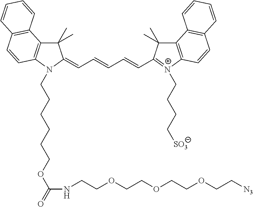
C1(C)(C)C2=C(N(CCCCCCOC(=O)NCCOCCOCCOCC[N3])C1=CC=CC=CC1=[N+](CCCC[SO3])C3=C(C1(C)C)C1=C(C=C3)C=CC=C1)C=CC1=C2C=CC=C1
